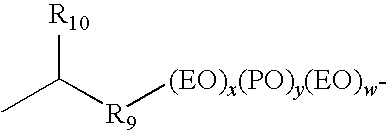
CC([R9][(EO)x(PO)y(EO)w-])[R10]
